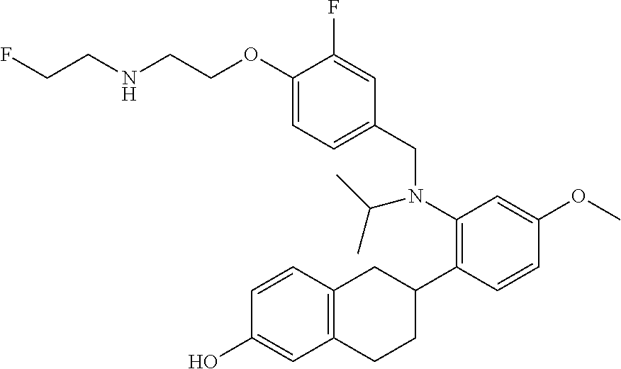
OC1=CC2=C(C=C1)CC(C1=C(N(CC3=CC=C(OCCNCCF)C(F)=C3)C(C)C)C=C(OC)C=C1)CC2
